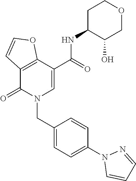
C12=C(C(=O)N(CC3=CC=C(N4C=CC=N4)C=C3)C=C1C(NC1C(O)COCC1)=O)C=CO2
